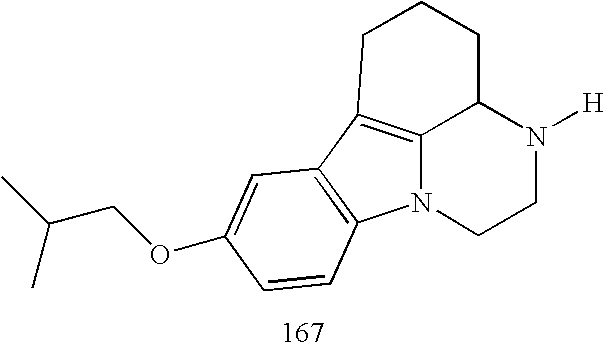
C12=C3C4=C(N1CCN([H])C2CCC3)C=CC(OCC(C)C)=C4
